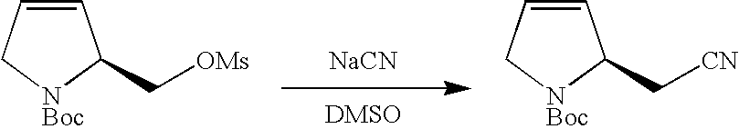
C1=CC[NBoc]C1C[OMs].C1=CC[NBoc]C1C[CN].[NaCN]
